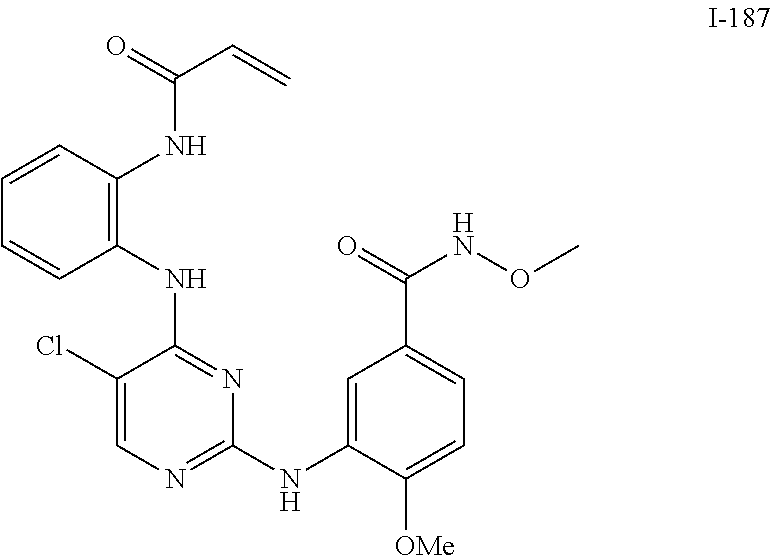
C1=CC(NC(C=C)=O)=C(NC2=NC(NC3=CC(C(NOC)=O)=CC=C3[OMe])=NC=C2Cl)C=C1
